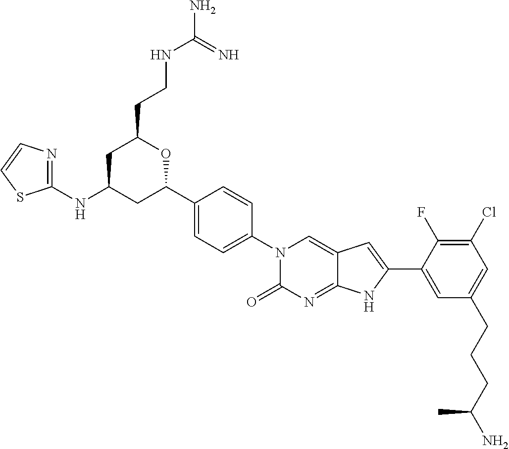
C1(NC2CC(C3=CC=C(N4C(=O)N=C5C(=C4)C=C(C4=CC(CCCC(N)C)=CC(Cl)=C4F)N5)C=C3)OC(CCNC(=N)N)C2)=NC=CS1
